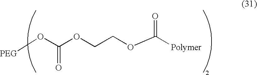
[PEG]OC(OCCOC([Polymer])=O)=O
